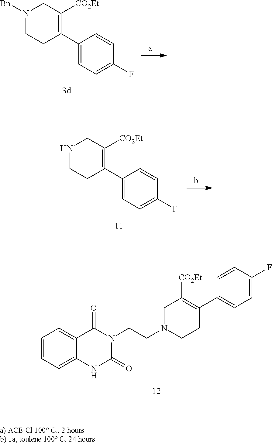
C1=CC=C2C(=C1)C(=O)N(CCN1CC([CO2Et])=C(C3=CC=C(F)C=C3)CC1)C(=O)N2.N1([Bn])CCC(C2=CC=C(F)C=C2)=C([CO2Et])C1.N1CCC(C2=CC=C(F)C=C2)=C([CO2Et])C1
